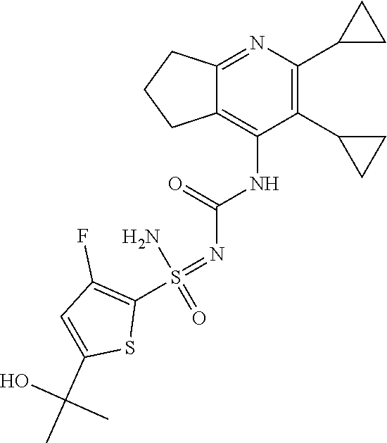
C12=NC(C3CC3)=C(C3CC3)C(NC(N=S(C3=C(F)C=C(C(C)(O)C)S3)(N)=O)=O)=C1CCC2
